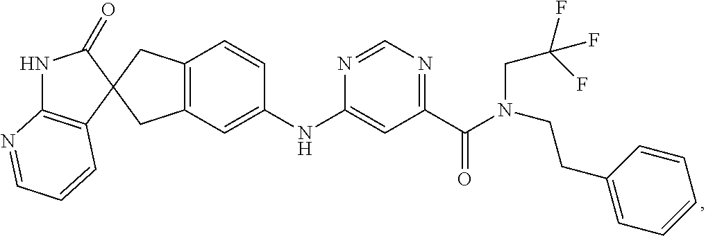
C12=C(C=C(NC3=CC(C(=O)N(CCC4=CC=CC=C4)CC(F)(F)F)=NC=N3)C=C1)CC1(C2)C(=O)NC2=C1C=CC=N2
